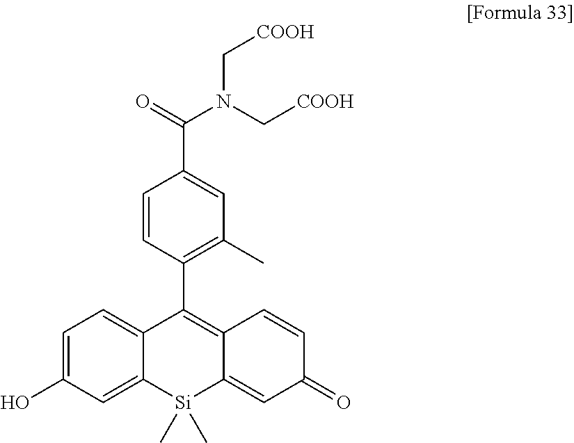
C1=CC(C2=C3C(=CC(=O)C=C3)[Si](C)(C)C3=CC(O)=CC=C23)=C(C)C=C1C(=O)N(C[COOH])C[COOH]
